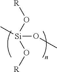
[Si](OC)(C)(O[R])O[R]
